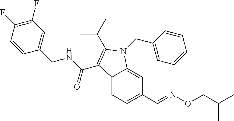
C1(F)=C(F)C=CC(CNC(=O)C2=C(C(C)C)N(CC3=CC=CC=C3)C3=CC(C=NOCC(C)C)=CC=C32)=C1
